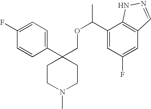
C1(C2(COC(C3=CC(F)=CC4=C3NN=C4)C)CCN(C)CC2)=CC=C(F)C=C1
